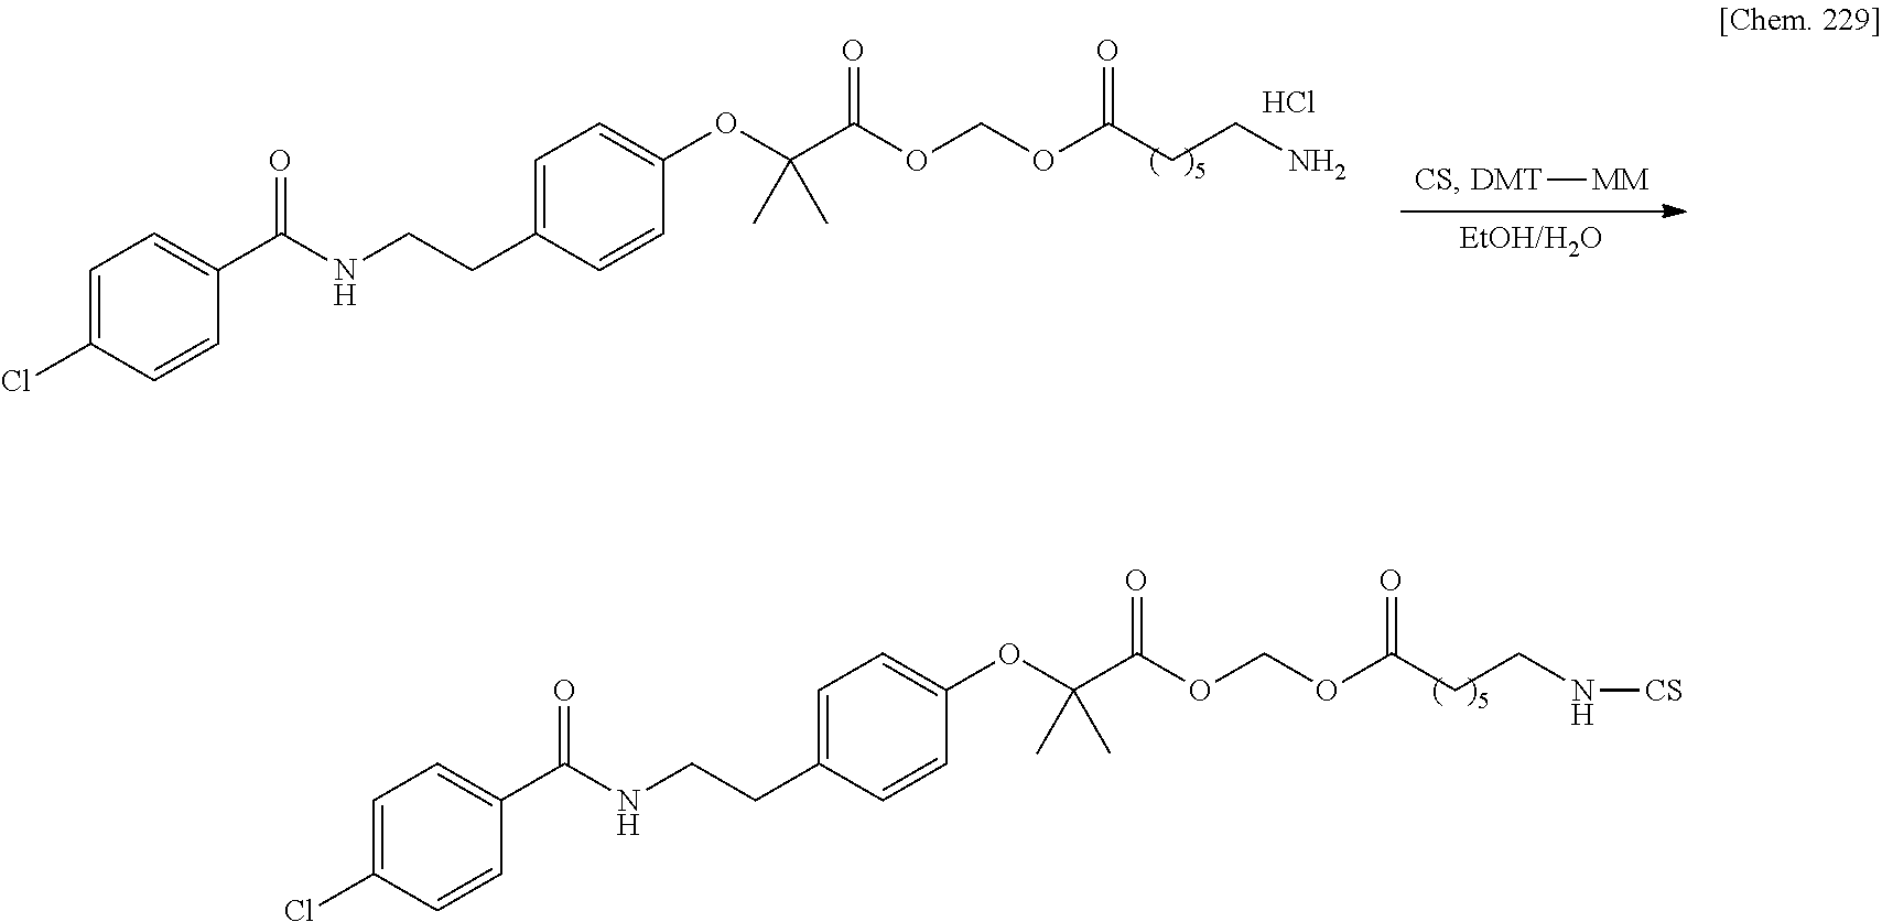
C1=C(Cl)C=CC(C(NCCC2=CC=C(OC(C(=O)OCOC(=O)CCN[CS])(C)C)C=C2)=O)=C1.Cl.C1=C(Cl)C=CC(C(NCCC2=CC=C(OC(C(=O)OCOC(=O)CCN)(C)C)C=C2)=O)=C1.[CS].[DMT][MM].[EtOH/H2O]
